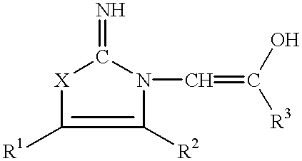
[X]1C([R1])=C([R2])N(C=C(O)[R3])C1=N
